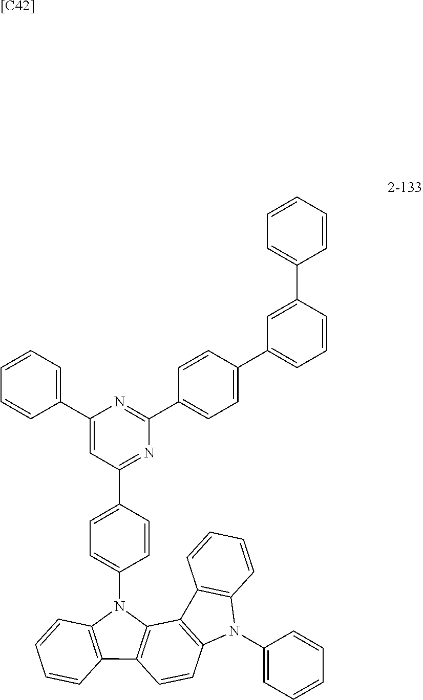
C12=C(C3=C(C=C1)N(C1=CC=CC=C1)C1=C3C=CC=C1)N(C1=CC=C(C3=NC(C4=CC=C(C5=CC=CC(C6=CC=CC=C6)=C5)C=C4)=NC(C4=CC=CC=C4)=C3)C=C1)C1=C2C=CC=C1.[[C42]]
